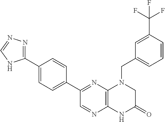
C1(C2=NN=CN2)=CC=C(C2=NC3=C(N=C2)NC(=O)CN3CC2=CC=CC(C(F)(F)F)=C2)C=C1
